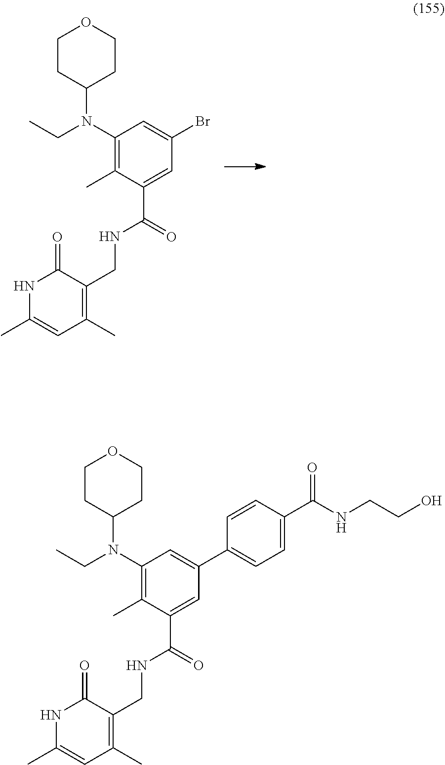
C1CC(N(C2=C(C)C(C(NCC3=C(C)C=C(C)NC3=O)=O)=CC(Br)=C2)CC)CCO1.C(CNC(C1=CC=C(C2=CC(N(C3CCOCC3)CC)=C(C)C(C(NCC3=C(C)C=C(C)NC3=O)=O)=C2)C=C1)=O)O
